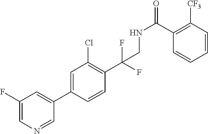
C1(C2=CC(F)=CN=C2)=CC(Cl)=C(C(F)(CNC(C2=C([CF3])C=CC=C2)=O)F)C=C1
